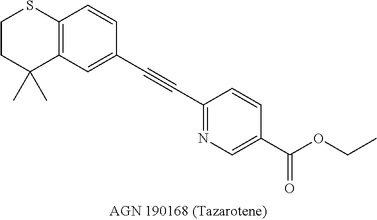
C12=C(C=C(C#CC3=NC=C(C(OCC)=O)C=C3)C=C1)C(C)(C)CCS2
